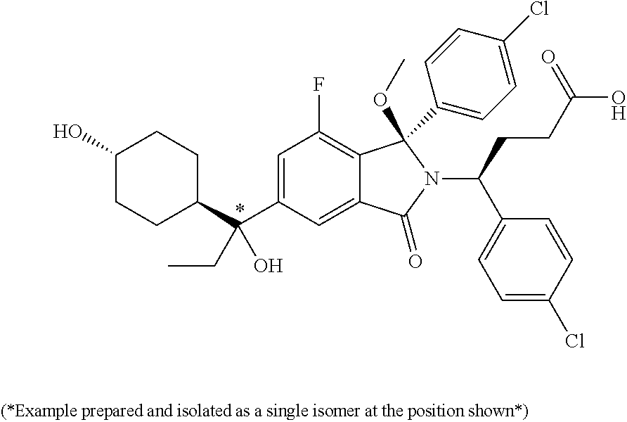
C1=C(C(C2CCC(O)CC2)(O)CC)C=C2C(=C1F)C(OC)(C1=CC=C(Cl)C=C1)N(C(C1=CC=C(Cl)C=C1)CCC(O)=O)C2=O
